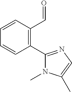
C1(C2=NC=C(C)N2C)=C(C=O)C=CC=C1
